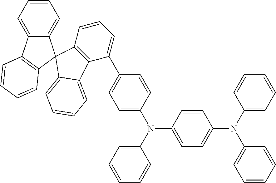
C12=CC=CC=C1C1(C3=C2C=CC=C3)C2=C(C(C3=CC=C(N(C4=CC=CC=C4)C4=CC=C(N(C5=CC=CC=C5)C5=CC=CC=C5)C=C4)C=C3)=CC=C2)C2=CC=CC=C12
